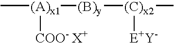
C[(A)x1]([(B)y][(C)x2](C)[E+Y-])[COO- X+]
